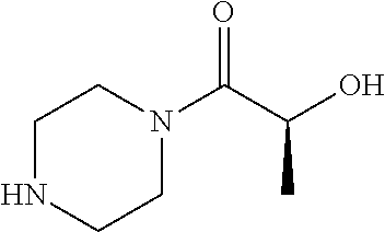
C1NCCN(C(=O)C(C)O)C1
